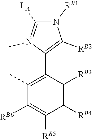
[LA]C1=N(C)C(C2=C(C)C([RB6])=C([RB5])C([RB4])=C2[RB3])=C([RB2])N1[RB1]
